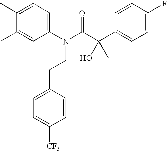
C1(C)=CC=C(N(C(C(C2=CC=C(F)C=C2)(C)O)=O)CCC2=CC=C([CF3])C=C2)C=C1C
